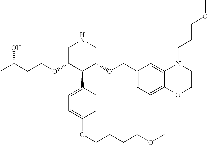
O(C1C(C2=CC=C(OCCCCOC)C=C2)C(OCC2=CC=C3C(=C2)N(CCCOC)CCO3)CNC1)CCC(C)O
